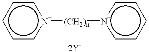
c1c[n+]([(CH2)n][n+]2ccccc2)ccc1
